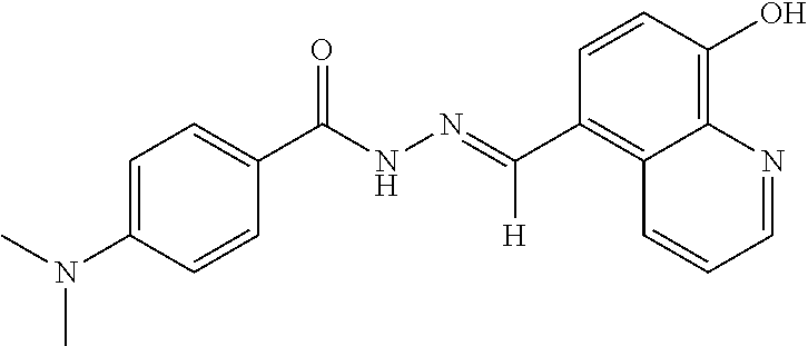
C12=C(O)C=CC(C(=NNC(C3=CC=C(N(C)C)C=C3)=O)[H])=C1C=CC=N2
